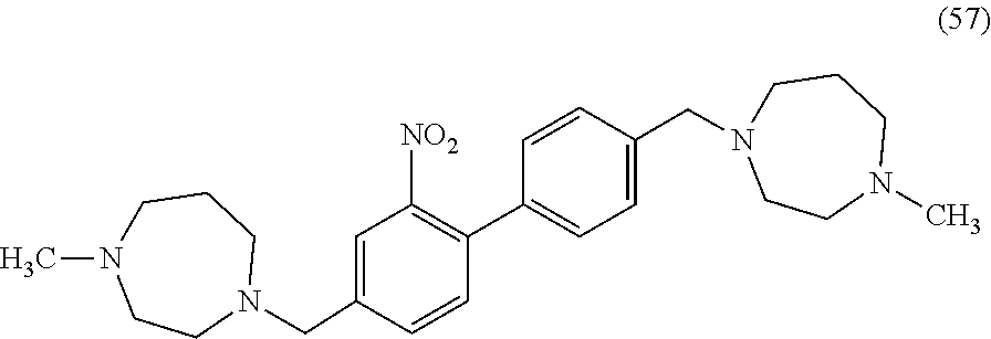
C1=C(CN2CCCN(C)CC2)C=CC(C2=CC=C(CN3CCCN(C)CC3)C=C2)=C1[NO2]
